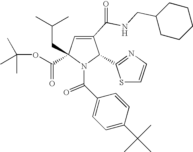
C1(C(NCC2CCCCC2)=O)=CC(C(=O)OC(C)(C)C)(CC(C)C)N(C(C2=CC=C(C(C)(C)C)C=C2)=O)C1C1=NC=CS1
